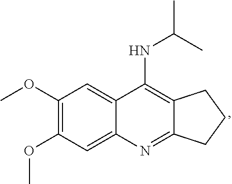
C12=C(NC(C)C)C3=CC(OC)=C(OC)C=C3N=C1CCC2
